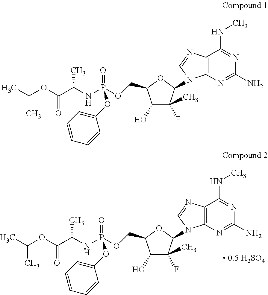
C1(O)C(F)(C)C(N2C3=C(C(NC)=NC(N)=N3)N=C2)OC1COP(NC(C(OC(C)C)=O)C)(=O)OC1=CC=CC=C1.C1(O)C(F)(C)C(N2C3=C(C(NC)=NC(N)=N3)N=C2)OC1COP(NC(C(OC(C)C)=O)C)(=O)OC1=CC=CC=C1
